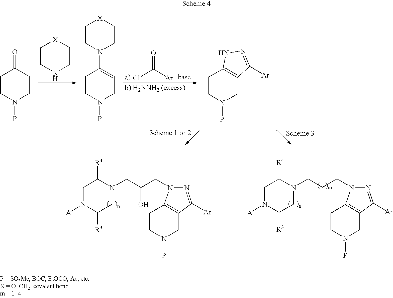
C1CN(P)CCC1=O.C1CNCC[X]1.C1CN(P)CC=C1N1CC[X]CC1.O=C([Ar])Cl.C1CN(P)CC2=C1NN=C2[Ar].C1N([A])C([R3])CN(CC(CN2C3=C(CN(P)CC3)C([Ar])=N2)O)C1[R4].C1N([A])C([R3])CN(CCCN2N=C([Ar])C3=C2CCN(P)C3)C1[R4]
